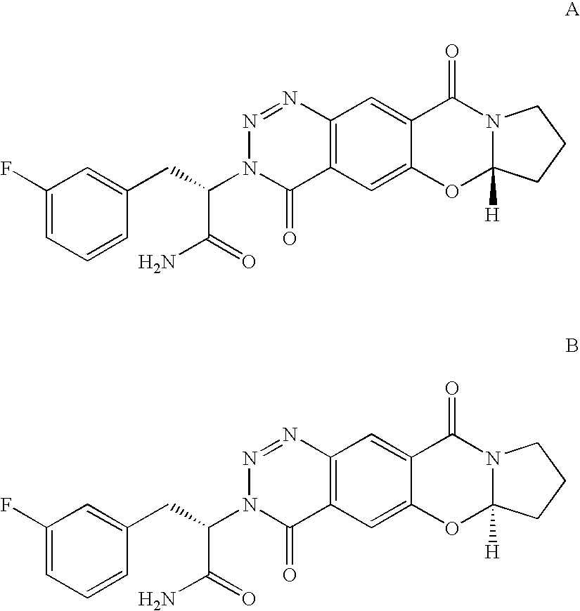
C1(F)=CC=CC(CC(C(=O)N)N2C(=O)C3=C(N=N2)C=C2C(=C3)OC3([H])N(C2=O)CCC3)=C1.C1(F)=CC=CC(CC(C(=O)N)N2C(=O)C3=C(N=N2)C=C2C(=C3)OC3([H])N(C2=O)CCC3)=C1
